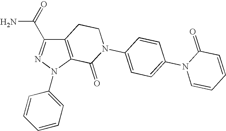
C12=C(CCN(C3=CC=C(N4C=CC=CC4=O)C=C3)C1=O)C(C(=O)N)=NN2C1=CC=CC=C1
